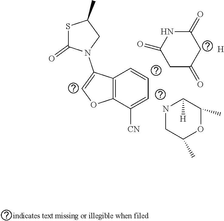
S1C(=O)N(C2=COC3=C2C=CC=C3[CN])CC1C.C1(=O)NC(=O)CC(=O)C1.N1CC(C)OC(C)C1[H].[H]
